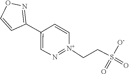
S(=O)(=O)([O-])CC[N+]1=NC=C(C2=NOC=C2)C=C1
